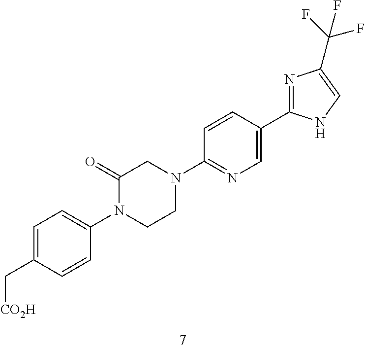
C1=C(C[CO2H])C=CC(N2CCN(C3=NC=C(C4=NC(C(F)(F)F)=CN4)C=C3)CC2=O)=C1
